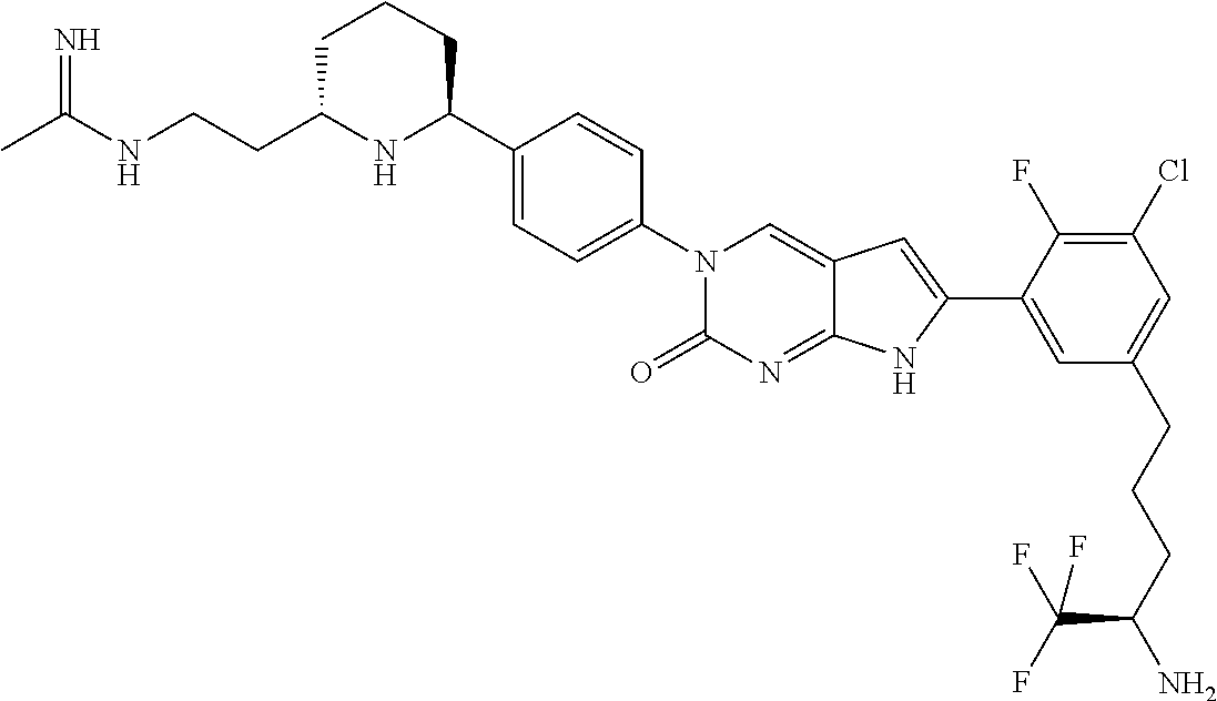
CC(NCCC1NC(C2=CC=C(N3C(=O)N=C4C(=C3)C=C(C3=CC(CCCC(N)C(F)(F)F)=CC(Cl)=C3F)N4)C=C2)CCC1)=N
